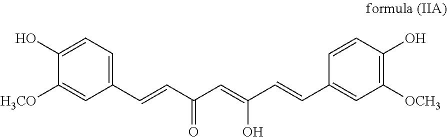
C1(O)=CC=C(C=CC(C=C(C=CC2=CC([OCH3])=C(O)C=C2)O)=O)C=C1[H3CO]
